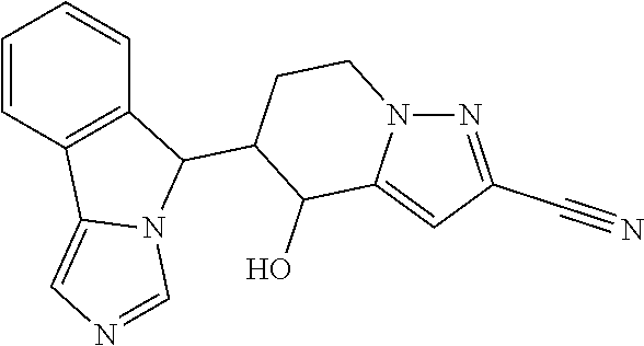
C1=CC2=C(C=C1)C(C1C(O)C3=CC(C#N)=NN3CC1)N1C2=CN=C1
